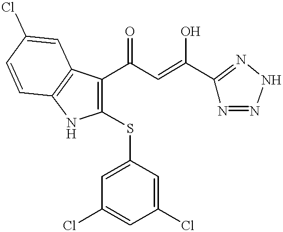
C1(SC2=CC(Cl)=CC(Cl)=C2)=C(C(C=C(O)C2=NNN=N2)=O)C2=C(N1)C=CC(Cl)=C2
